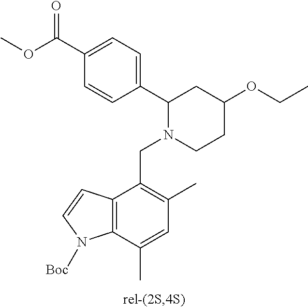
C1=CC(C2N(CC3=C(C)C=C(C)C4=C3C=CN4[Boc])CCC(OCC)C2)=CC=C1C(OC)=O
